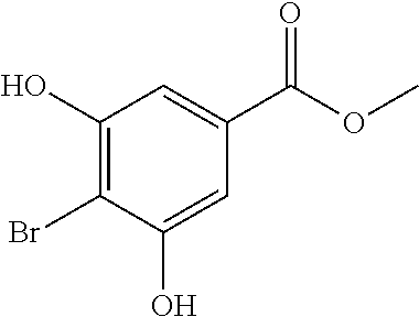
C1(O)=C(Br)C(O)=CC(C(OC)=O)=C1
